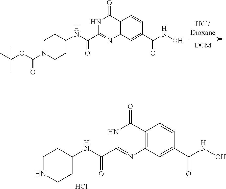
N1C(C(NC2CCN(C(OC(C)(C)C)=O)CC2)=O)=NC2=C(C1=O)C=CC(C(NO)=O)=C2.N1C(C(NC2CCNCC2)=O)=NC2=C(C1=O)C=CC(C(NO)=O)=C2.Cl
